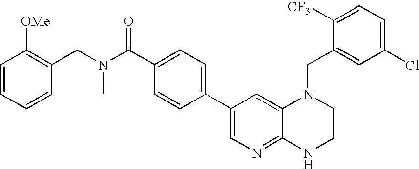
C1(C2=CC=C(C(=O)N(CC3=C([OMe])C=CC=C3)C)C=C2)=CN=C2C(=C1)N(CC1=CC(Cl)=CC=C1[CF3])CCN2
